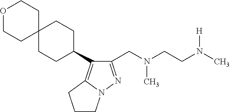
C1(CN(CCN(C)[H])C)=NN2C(=C1C1CCC3(CC1)CCOCC3)CCC2
